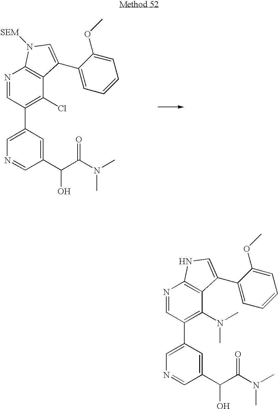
N1=CC(C2=CN=CC(C(O)C(N(C)C)=O)=C2)=C(Cl)C2=C1N([SEM])C=C2C1=CC=CC=C1OC.N1=CC(C2=CN=CC(C(O)C(N(C)C)=O)=C2)=C(N(C)C)C2=C1NC=C2C1=CC=CC=C1OC
